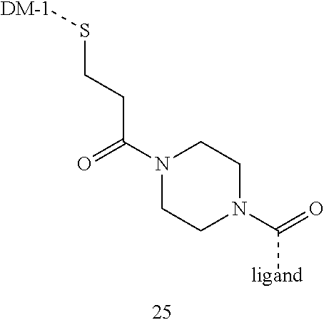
N1(C(=O)CCS[DM-1])CCN(C(=O)[ligand])CC1
